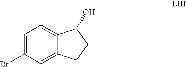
C1=C(Br)C=C2C(=C1)C(O)CC2
